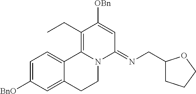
C1=C([BnO])C=C2C(=C1)C1=C(CC)C([OBn])=CC(=NCC3CCCO3)N1CC2
